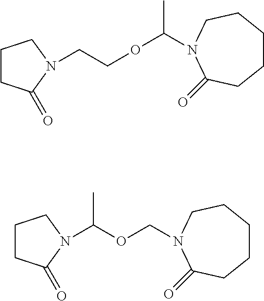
C1CC(=O)N(CCOC(C)N2CCCCCC2=O)C1.C1CC(=O)N(C(OCN2CCCCCC2=O)C)C1
